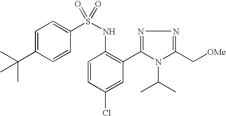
C1=C(C(C)(C)C)C=CC(S(NC2=C(C3=NN=C(C[OMe])N3C(C)C)C=C(Cl)C=C2)(=O)=O)=C1
